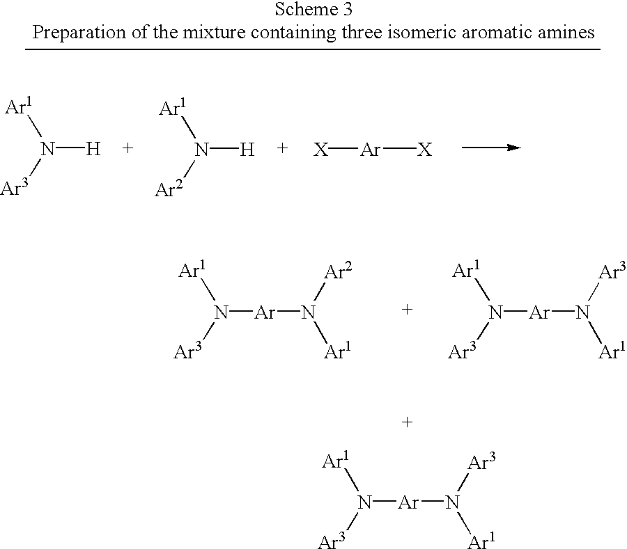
[Ar]([X])[X].N([Ar3])([H])[Ar1].N([Ar2])([H])[Ar1].N([Ar3])([Ar]N([Ar3])[Ar1])[Ar1].N([Ar3])([Ar]N([Ar2])[Ar1])[Ar1].N([Ar3])([Ar]N([Ar3])[Ar1])[Ar1]
